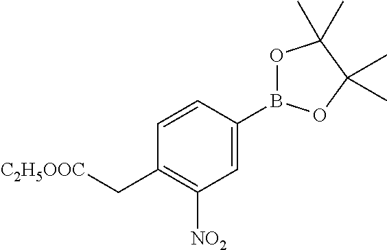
C1=C(B2OC(C)(C)C(C)(C)O2)C=CC(C[C2H5OOC])=C1[NO2]
